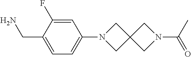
C1=C(F)C(CN)=CC=C1N1CC2(C1)CN(C(=O)C)C2
